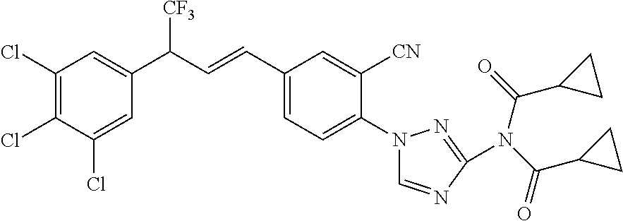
C1(Cl)=C(Cl)C(Cl)=CC(C([CF3])C=CC2=CC=C(N3C=NC(N(C(C4CC4)=O)C(C4CC4)=O)=N3)C([CN])=C2)=C1
